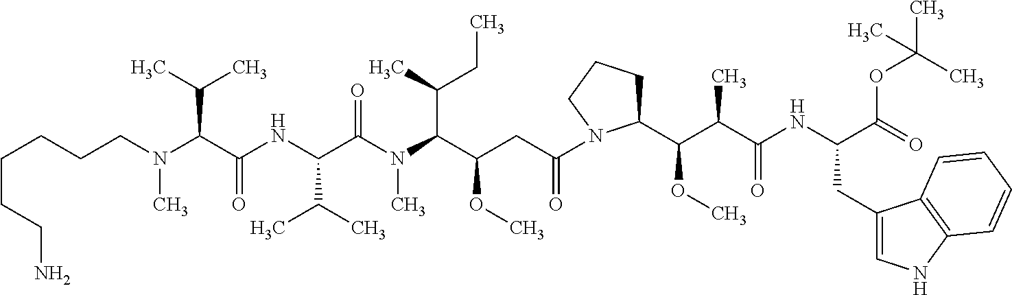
C(C(C(N(C(C(NC(C(N(CCCCCCN)C)C(C)C)=O)C(C)C)=O)C)C(C)CC)OC)C(=O)N1C(C(C(C(NC(C(=O)OC(C)(C)C)CC2=CNC3=C2C=CC=C3)=O)C)OC)CCC1
